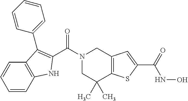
C(N1CC(C)(C)C2=C(C1)C=C(C(=O)NO)S2)(=O)C1=C(C2=CC=CC=C2)C2=C(C=CC=C2)N1
